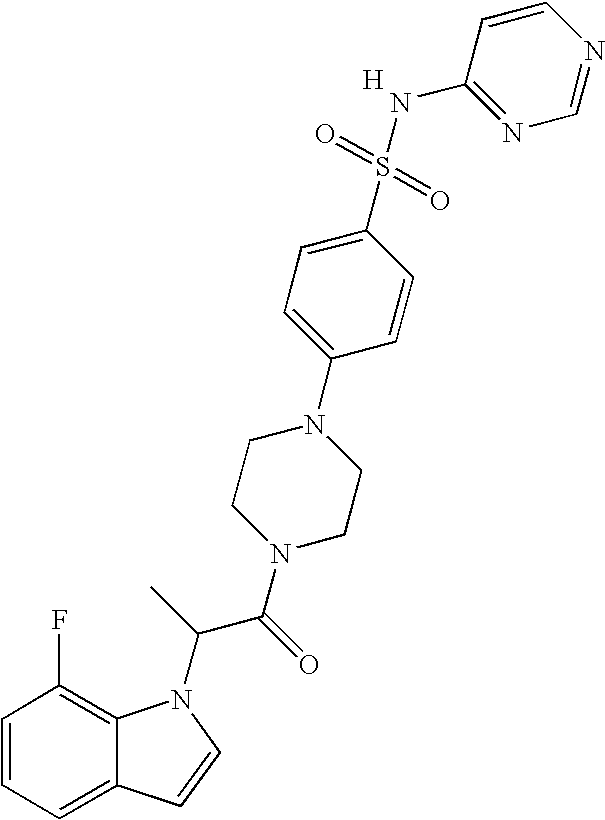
C1=CC=C2C(=C1F)N(C(C(N1CCN(C3=CC=C(S(=O)(=O)NC4=NC=NC=C4)C=C3)CC1)=O)C)C=C2.[H]
